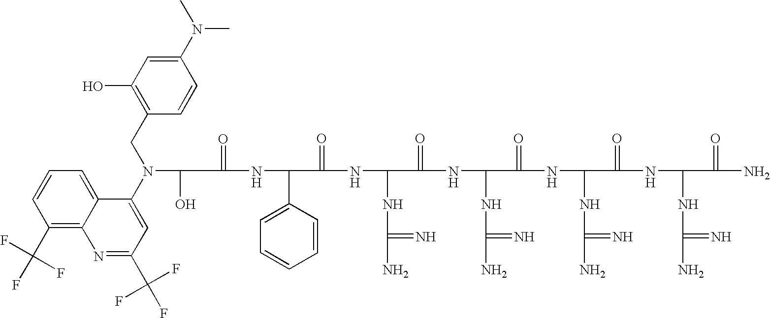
C(=O)(NC(C1=CC=CC=C1)C(=O)NC(NC(N)=N)C(=O)NC(NC(N)=N)C(=O)NC(NC(N)=N)C(=O)NC(NC(N)=N)C(=O)N)C(O)N(C1=CC(C(F)(F)F)=NC2=C(C(F)(F)F)C=CC=C12)CC1=C(O)C=C(N(C)C)C=C1
